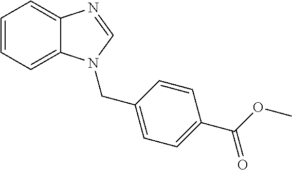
C1=CC=C2C(=C1)N=CN2CC1=CC=C(C(OC)=O)C=C1
